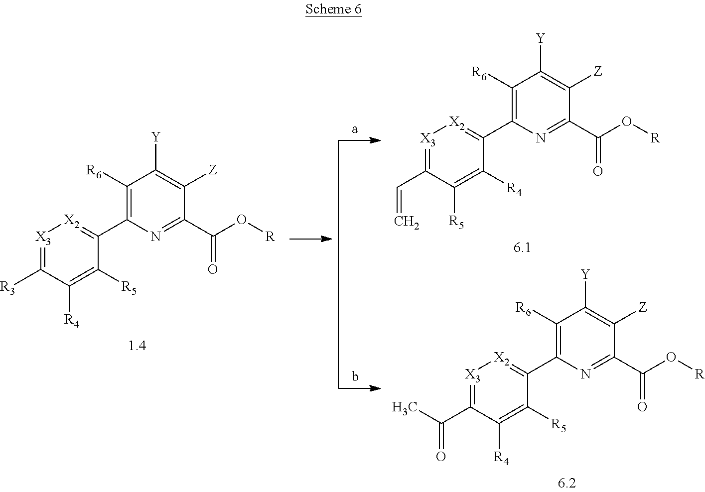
[X3]1=C([R3])C([R4])=C([R5])C(C2=C([R6])C([Y])=C([Z])C(C(=O)O[R])=N2)=[X2]1.[X3]1=C(C(=O)C)C([R4])=C([R5])C(C2=C([R6])C([Y])=C([Z])C(C(=O)O[R])=N2)=[X2]1.[X3]1=C(C=C)C([R5])=C([R4])C(C2=C([R6])C([Y])=C([Z])C(C(=O)O[R])=N2)=[X2]1
